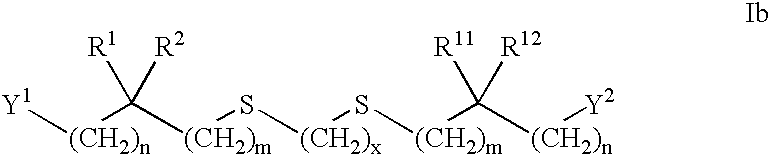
[Y1][(CH2)n]C([(CH2)m]S[(CH2)x]S[(CH2)m]C([(CH2)n][Y2])([R11])[R12])([R2])[R1]
